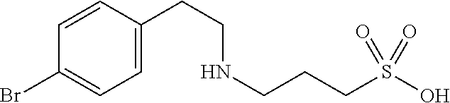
N(CCCS(O)(=O)=O)CCC1=CC=C(Br)C=C1
